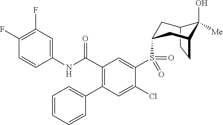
C1(F)=C(F)C=C(NC(C2=C(C3=CC=CC=C3)C=C(Cl)C(S(=O)(=O)C3CC4C(O)([Me])C(CC4)C3)=C2)=O)C=C1
